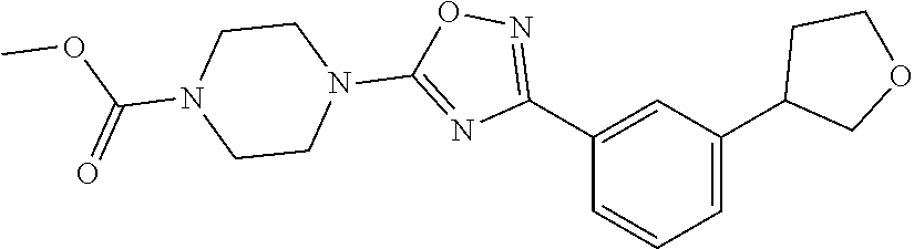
C1=C(C2COCC2)C=C(C2=NOC(N3CCN(C(OC)=O)CC3)=N2)C=C1
